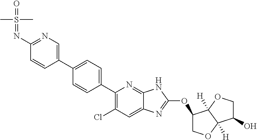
C1=CC(N=S(=O)(C)C)=NC=C1C1=CC=C(C2=C(Cl)C=C3C(=N2)NC(OC2COC4([H])C2([H])OCC4O)=N3)C=C1
